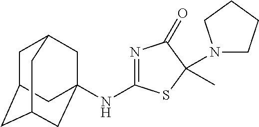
N1=C(NC23CC4CC(CC(C2)C4)C3)SC(N2CCCC2)(C)C1=O
